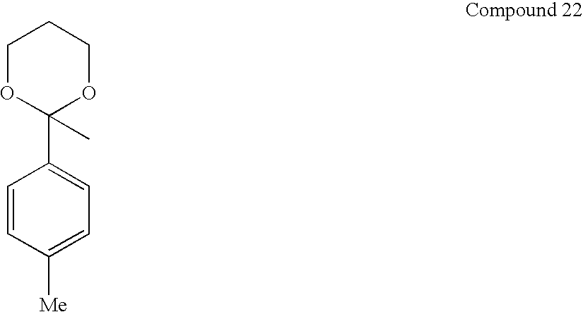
C1OC(C2=CC=C([Me])C=C2)(C)OCC1
